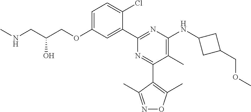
C1=C(OCC(CNC)O)C=C(C2=NC(NC3CC(COC)C3)=C(C)C(C3=C(C)ON=C3C)=N2)C(Cl)=C1
